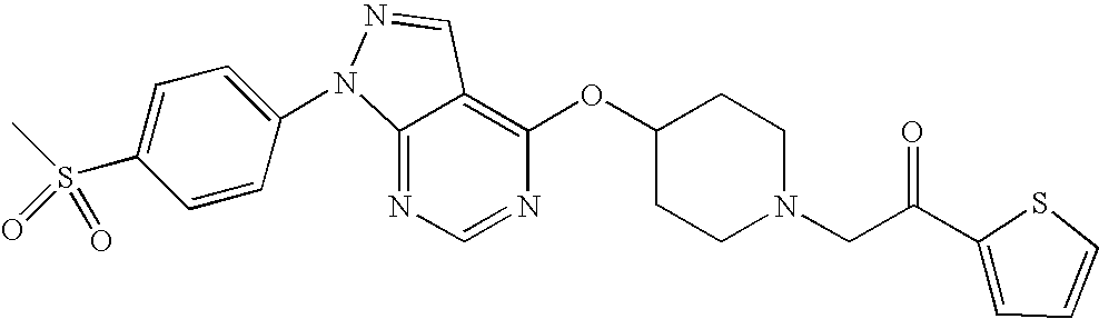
C12=NC=NC(OC3CCN(CC(C4=CC=CS4)=O)CC3)=C1C=NN2C1=CC=C(S(C)(=O)=O)C=C1
